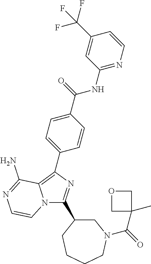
C1(C2=C3N(C(C4CN(C(=O)C5(C)COC5)CCCC4)=N2)C=CN=C3N)=CC=C(C(=O)NC2=NC=CC(C(F)(F)F)=C2)C=C1
